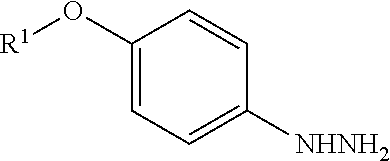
C1(O[R1])=CC=C([NHNH2])C=C1
